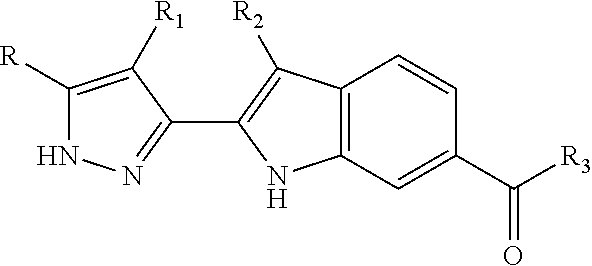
C1([R])=C([R1])C(C2=C([R2])C3=C(N2)C=C(C([R3])=O)C=C3)=NN1
